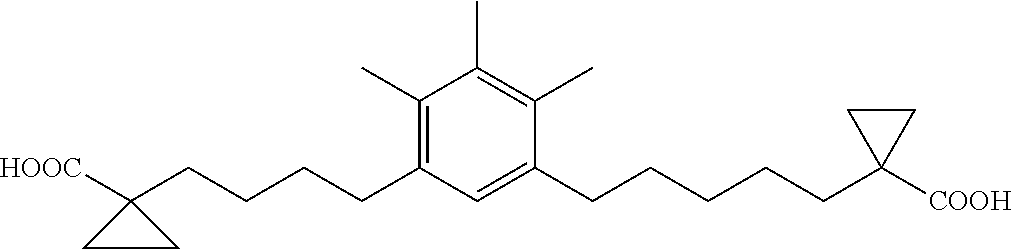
C(CCCC1([HOOC])CC1)C1=C(C)C(C)=C(C)C(CCCCCC2([COOH])CC2)=C1
